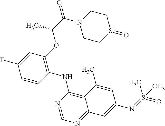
C1=CC(NC2=C3C(=NC=N2)C=C(N=S(=O)(C)C)C=C3C)=C(OC(C(=O)N2CCS(=O)CC2)C)C=C1F
